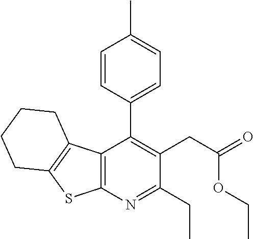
C12=C(N=C(CC)C(CC(=O)OCC)=C1C1=CC=C(C)C=C1)SC1=C2CCCC1
